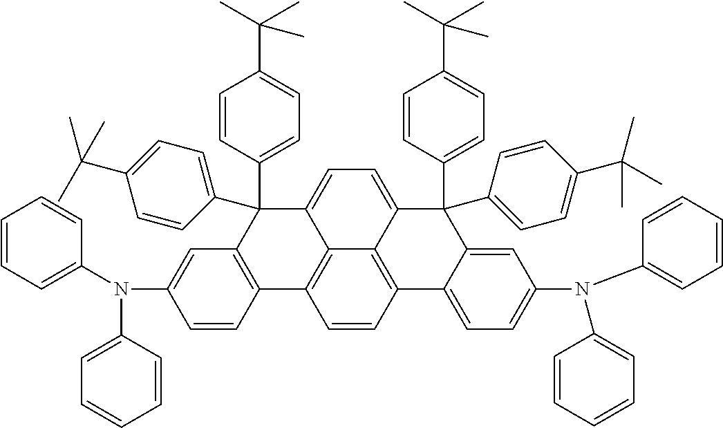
C1=CC2=C3C4=C1C1=C(C(C5=CC=C(C(C)(C)C)C=C5)(C5=CC=C(C(C)(C)C)C=C5)C4=CC=C3C(C3=CC=C(C(C)(C)C)C=C3)(C3=CC=C(C(C)(C)C)C=C3)C3=CC(N(C4=CC=CC=C4)C4=CC=CC=C4)=CC=C23)C=C(N(C2=CC=CC=C2)C2=CC=CC=C2)C=C1
